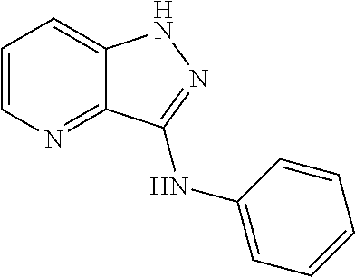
C1=CN=C2C(=C1)NN=C2NC1=CC=CC=C1
